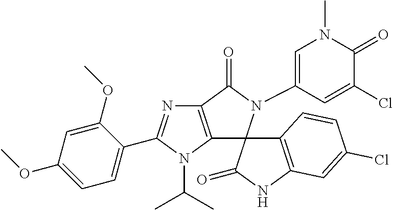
C12=C(C(=O)N(C3=CN(C)C(=O)C(Cl)=C3)C13C(=O)NC1=C3C=CC(Cl)=C1)N=C(C1=CC=C(OC)C=C1OC)N2C(C)C
